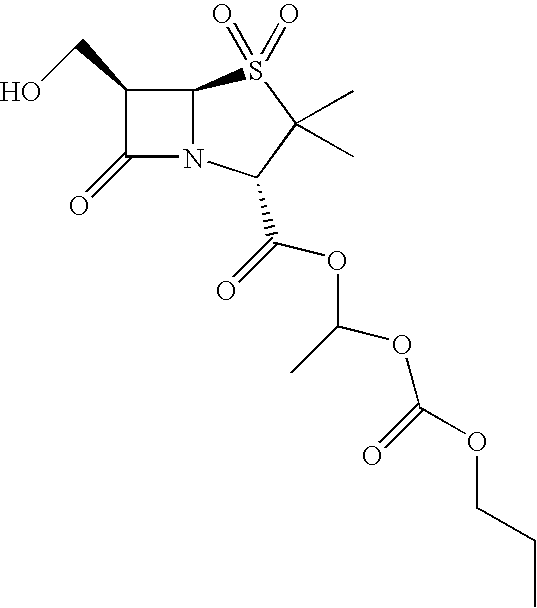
C1(=O)N2C(C1CO)S(=O)(=O)C(C)(C)C2C(OC(OC(OCCC)=O)C)=O
